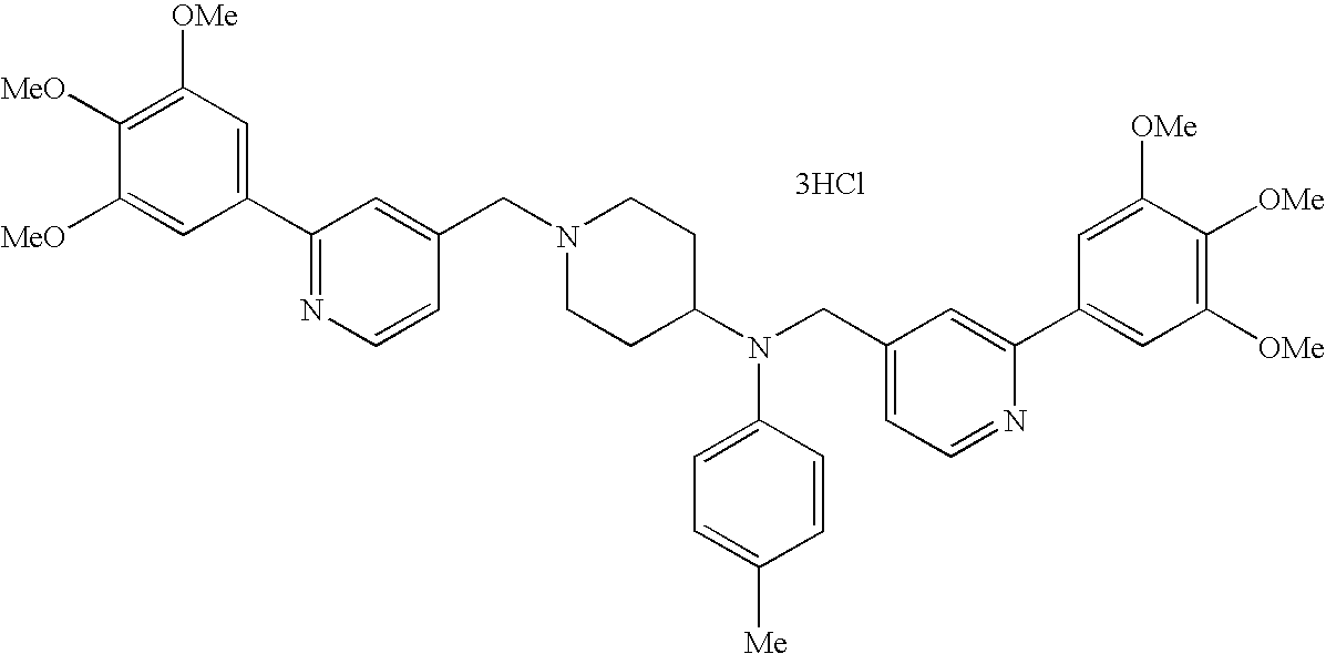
C1=C([MeO])C([MeO])=C([OMe])C=C1C1=NC=CC(CN2CCC(N(CC3=CC=NC(C4=CC([OMe])=C([OMe])C([OMe])=C4)=C3)C3=CC=C([Me])C=C3)CC2)=C1.[3HCl]
